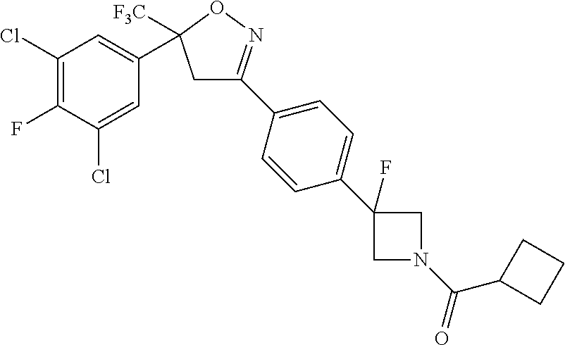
C1(C2([F3C])CC(C3=CC=C(C4(F)CN(C(=O)C5CCC5)C4)C=C3)=NO2)=CC(Cl)=C(F)C(Cl)=C1
